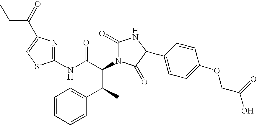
C1(NC(C(N2C(=O)NC(C3=CC=C(OCC(O)=O)C=C3)C2=O)C(C2=CC=CC=C2)C)=O)=NC(C(=O)CC)=CS1
